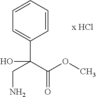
C1=CC=CC=C1C(C(OC)=O)(CN)O
